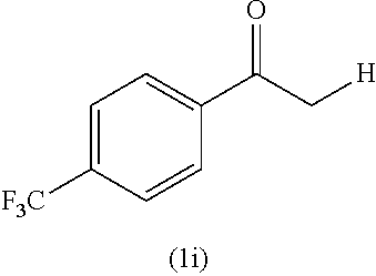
C1=C([F3C])C=CC(C(C[H])=O)=C1
